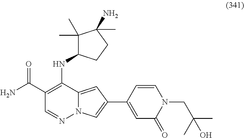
C12=CC(C3=CC(=O)N(CC(C)(O)C)C=C3)=CN1N=CC(C(=O)N)=C2NC1C(C)(C)C(C)(N)CC1
